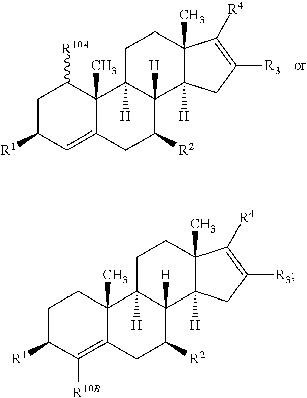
C1C([R1])C=C2C(C)(C1[R10A])C1([H])C([H])(C([R2])C2)C2([H])C(C)(CC1)C([R4])=C([R3])C2.C1C([R1])C([R10B])=C2C(C)(C1)C1([H])C([H])(C([R2])C2)C2([H])C(C)(CC1)C([R4])=C([R3])C2
